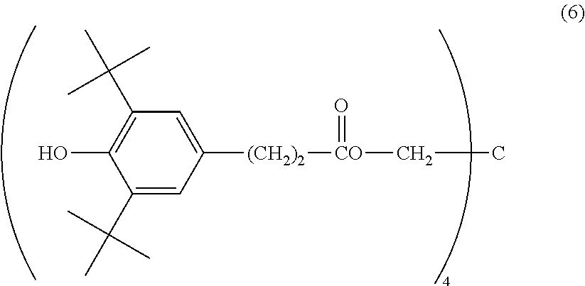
C1(C(C)(C)C)=CC([(CH2)2][CO](=O)CC)=CC(C(C)(C)C)=C1O
